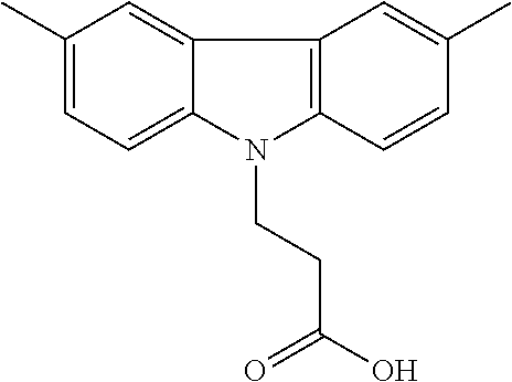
C1(C)=CC=C2C(=C1)C1=C(N2CCC(O)=O)C=CC(C)=C1
